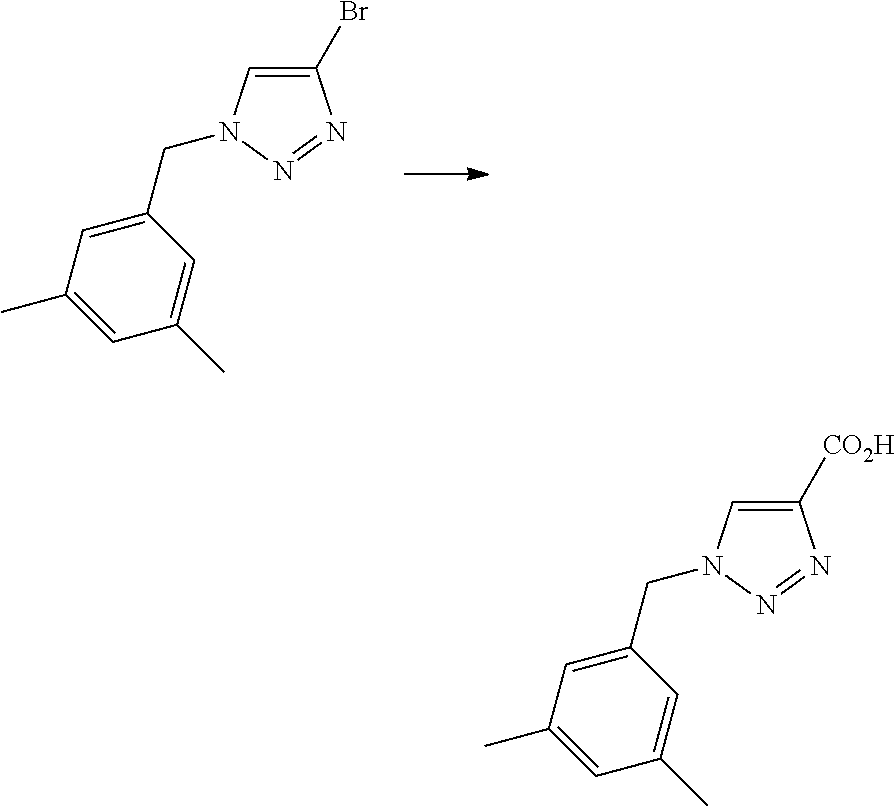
C1(Br)=CN(CC2=CC(C)=CC(C)=C2)N=N1.C1([CO2H])=CN(CC2=CC(C)=CC(C)=C2)N=N1
